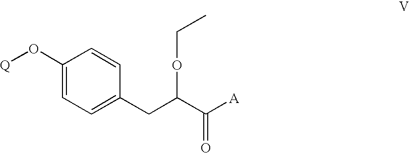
C1(O[Q])=CC=C(CC(C(=O)[A])OCC)C=C1
